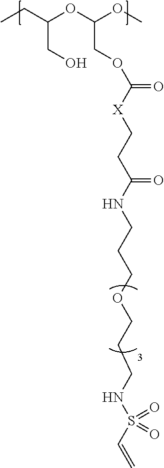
CCC(OC(OC)COC([X]CCC(NCCCOCCCNS(C=C)(=O)=O)=O)=O)CO
